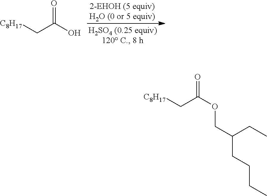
C(C(O)=O)[C8H17].C(C(OCC(CCCC)CC)=O)[C8H17]
